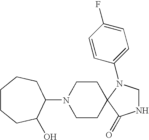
N1(C2C(O)CCCCC2)CCC2(CC1)N(C1=CC=C(F)C=C1)CNC2=O
